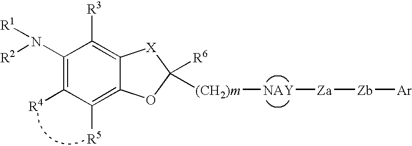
C1(N([R2])[R1])=C([R4])C([R5])=C2C(=C1[R3])[X]C([R6])([(CH2)m][NAY][Za][Zb][Ar])O2
